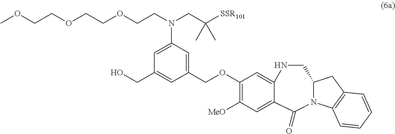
COCCOCCOCCN(CC([SSR101])(C)C)C1=CC(CO)=CC(COC2=C([MeO])C=C3C(=C2)NCC2CC4=C(C=CC=C4)N2C3=O)=C1
